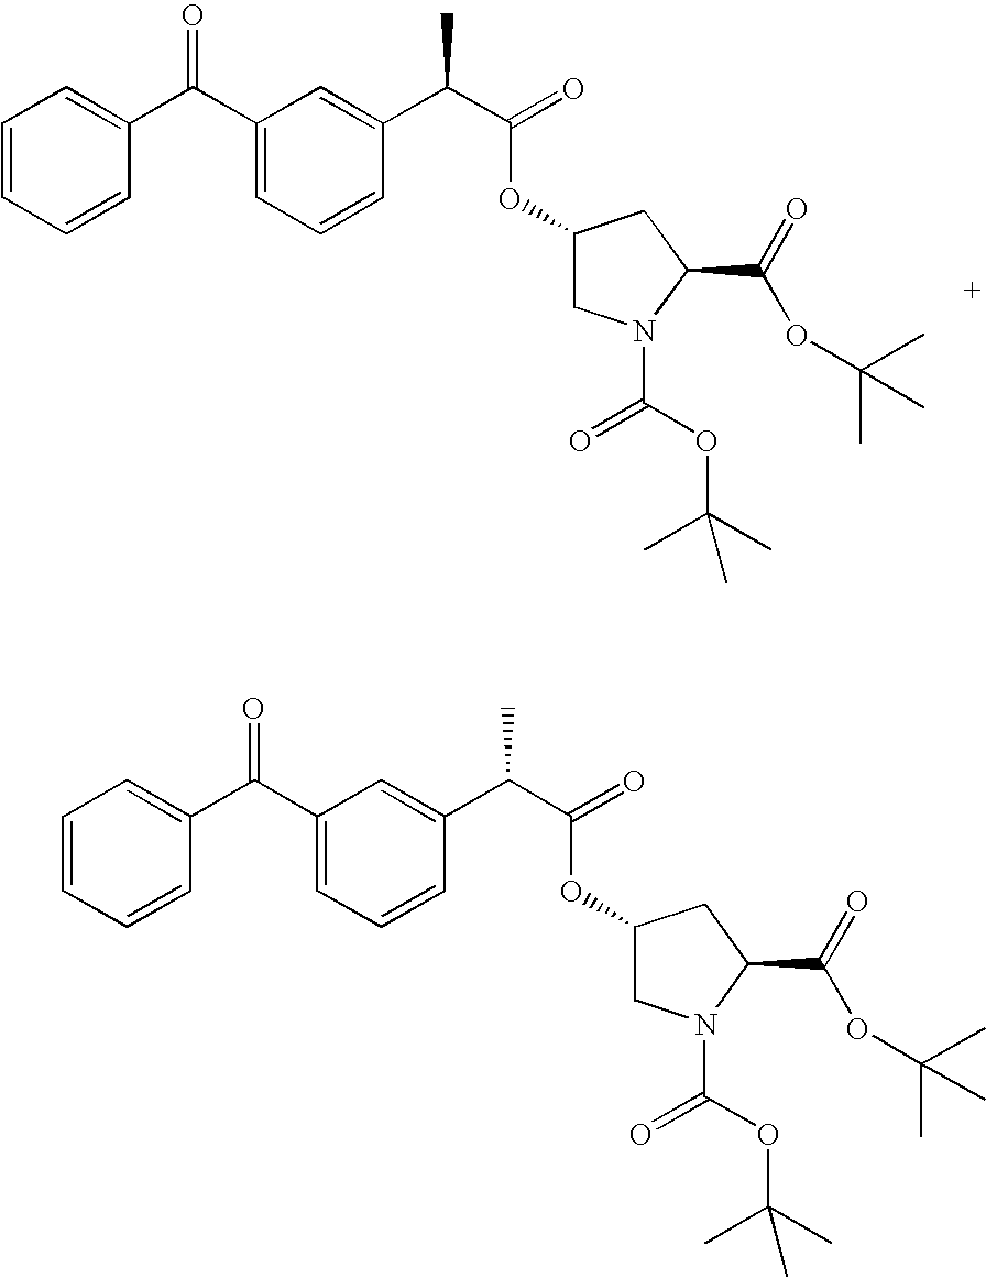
C1=CC=C(C(C2=CC=CC(C(C(=O)OC3CN(C(=O)OC(C)(C)C)C(C(=O)OC(C)(C)C)C3)C)=C2)=O)C=C1.C1=CC=C(C(C2=CC=CC(C(C(=O)OC3CN(C(=O)OC(C)(C)C)C(C(=O)OC(C)(C)C)C3)C)=C2)=O)C=C1
